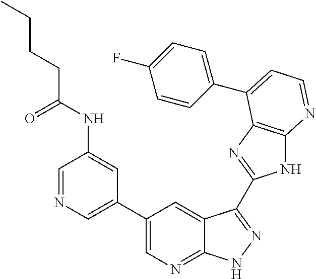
C1=NC=C(C2=CN=C3C(=C2)C(C2=NC4=C(N2)N=CC=C4C2=CC=C(F)C=C2)=NN3)C=C1NC(CCCC)=O
